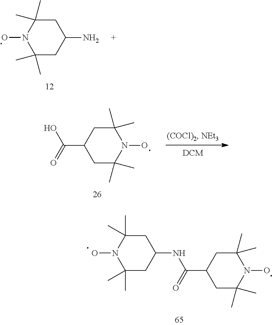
C1C(C)(C)N(O)C(C)(C)CC1N.C1C(C)(C)N(O)C(C)(C)CC1C(=O)O.C1C(C)(C)N(O)C(C)(C)CC1NC(C1CC(C)(C)N(O)C(C)(C)C1)=O
